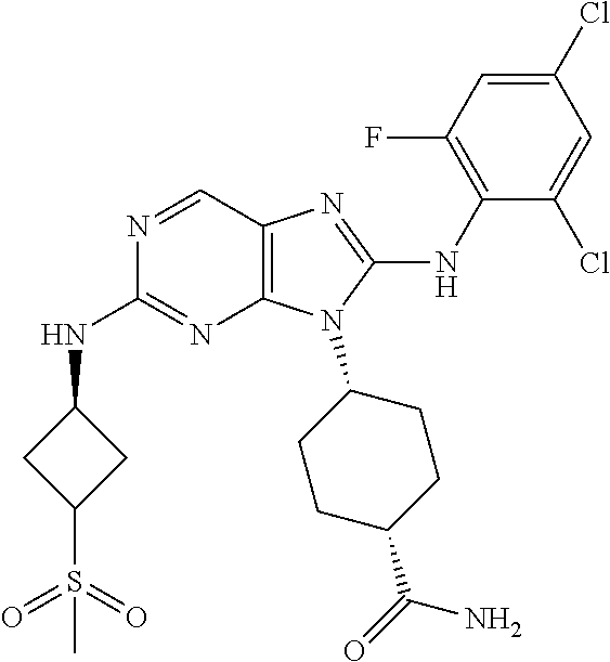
N1=CC2=C(N=C1NC1CC(S(=O)(=O)C)C1)N(C1CCC(C(=O)N)CC1)C(NC1=C(F)C=C(Cl)C=C1Cl)=N2
